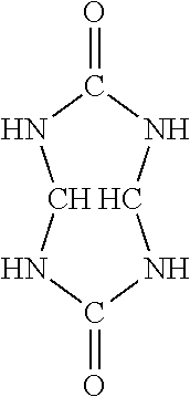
N1C(=O)NC2C1NC(=O)N2
